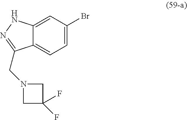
C12=CC(Br)=CC=C1C(CN1CC(F)(F)C1)=NN2
